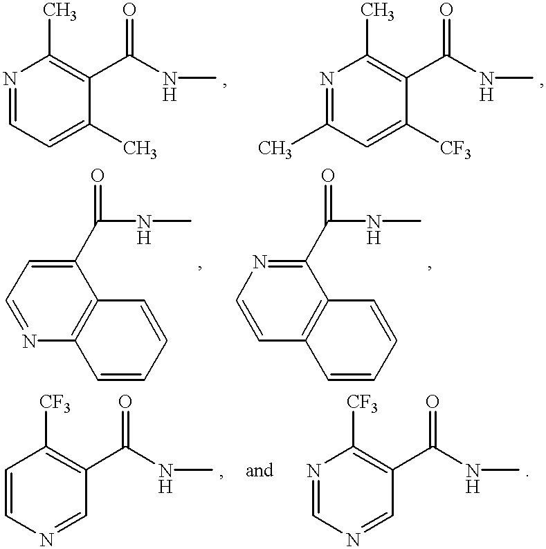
N1=CC=C(C)C(C(NC)=O)=C1C.N1=C(C)C=C([CF3])C(C(NC)=O)=C1C.C1=NC2=C(C(C(NC)=O)=C1)C=CC=C2.C1=CN=CC(C(NC)=O)=C1[CF3].C1=CC2=C(C(C(NC)=O)=N1)C=CC=C2.N1=CN=CC(C(NC)=O)=C1[CF3]
